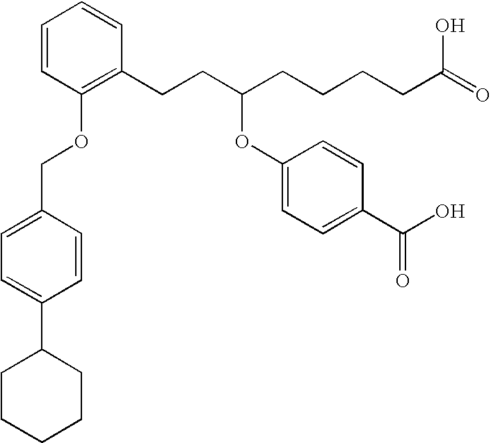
C1=CC(OCC2=CC=C(C3CCCCC3)C=C2)=C(CCC(CCCCC(=O)O)OC2=CC=C(C(O)=O)C=C2)C=C1
